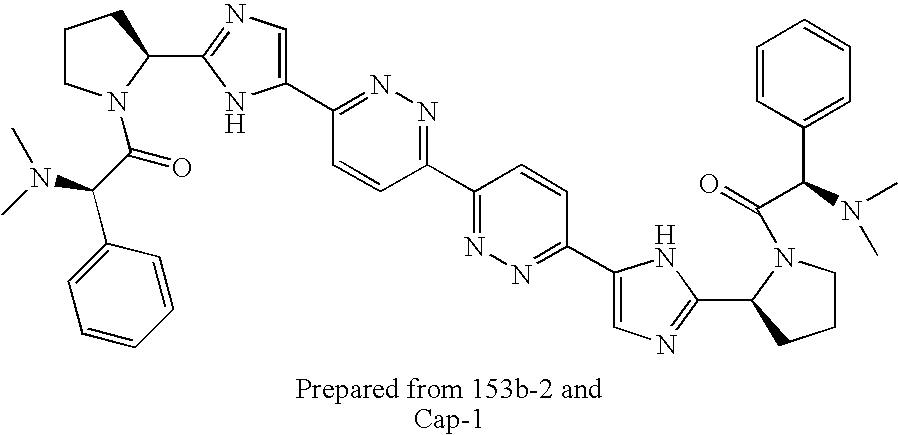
N1=C(C2=NN=C(C3=CN=C(C4CCCN4C(C(C4=CC=CC=C4)N(C)C)=O)N3)C=C2)C=CC(C2=CN=C(C3CCCN3C(C(C3=CC=CC=C3)N(C)C)=O)N2)=N1
